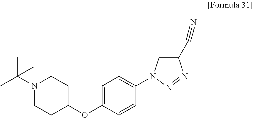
N1(C(C)(C)C)CCC(OC2=CC=C(N3C=C(C#N)N=N3)C=C2)CC1
